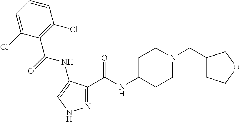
N1=C(C(NC2CCN(CC3CCOC3)CC2)=O)C(NC(C2=C(Cl)C=CC=C2Cl)=O)=CN1
